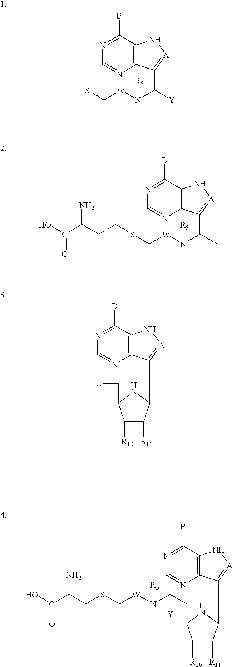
C12=C(C(B)=NC=N1)N[A]=C2C([Y])N([W]C[X])[R5].C12=C(C(B)=NC=N1)N[A]=C2C([Y])N([W]CSCCC(C(O)=O)N)[R5].C12=C(C(B)=NC=N1)N[A]=C2C1C([R11])C([R10])C(C[U])N1.C12=C(C(B)=NC=N1)N[A]=C2C1C([R11])C([R10])C(CC(N([W]CSCC(C(O)=O)N)[R5])[Y])N1
